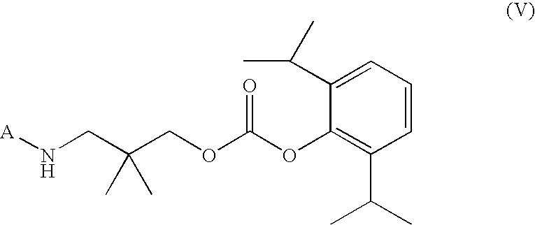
C1(C(C)C)=CC=CC(C(C)C)=C1OC(=O)OCC(CN[A])(C)C
